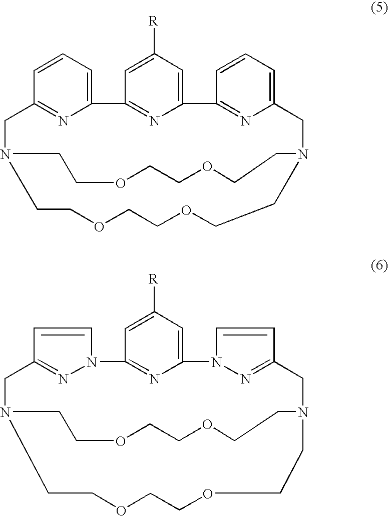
C1=CC=C2N=C1CN1CCOCCOCCN(CC3=CC=CC(=N3)C3=CC([R])=CC2=N3)CCOCCOCC1.C1=C([R])C=C2N=C1N1N=C(CN3CCOCCOCCN(CC4=NN2C=C4)CCOCCOCC3)C=C1
